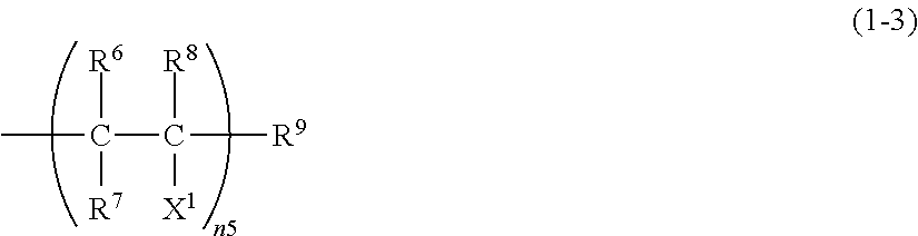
CC([R6])(C([R9])([R8])[X1])[R7]
